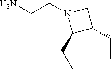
N1(CCN)C(CC)C(CC)C1
